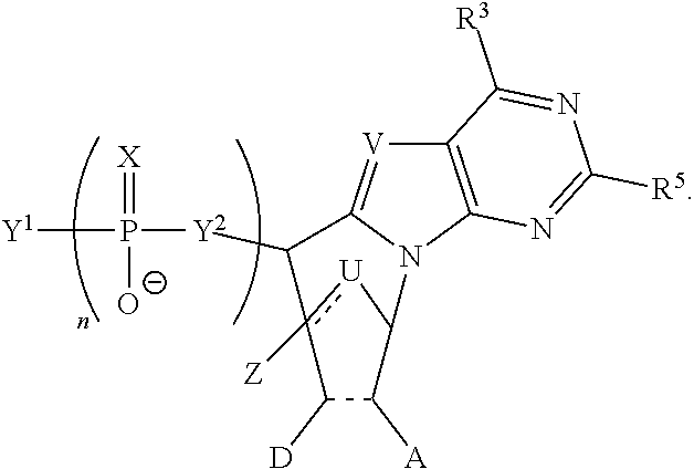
[Y1]P(=[X])([O-])[Y2]C1C2=[V]C3=C(N2C2[U]c1([Z])C([D])C2[A])N=C([R5])N=C3[R3]
